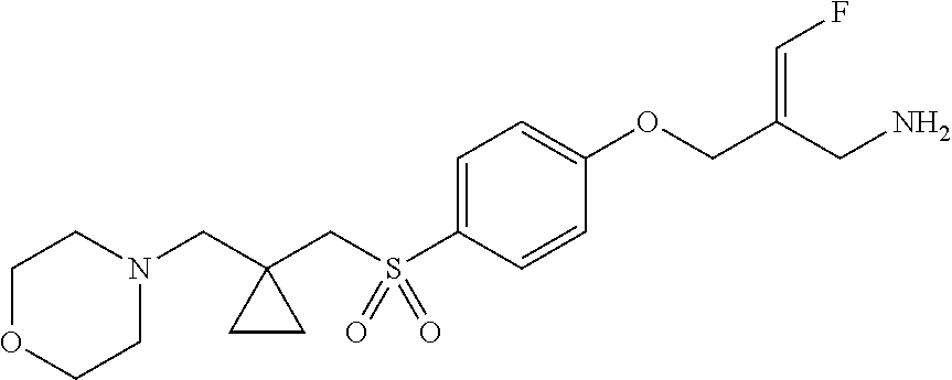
C1=C(S(CC2(CN3CCOCC3)CC2)(=O)=O)C=CC(OCC(CN)=CF)=C1
